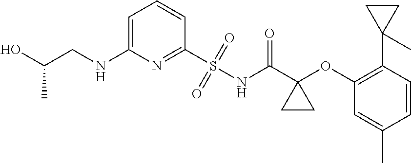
C1(NCC(O)C)=CC=CC(S(=O)(=O)NC(=O)C2(OC3=C(C4(C)CC4)C=CC(C)=C3)CC2)=N1
